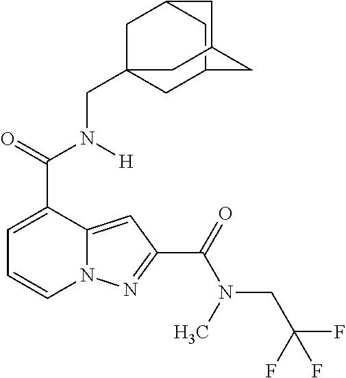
C1=C(C(=O)N([H])CC23CC4CC(C2)CC(C4)C3)C2=CC(C(=O)N(C)CC(F)(F)F)=NN2C=C1
